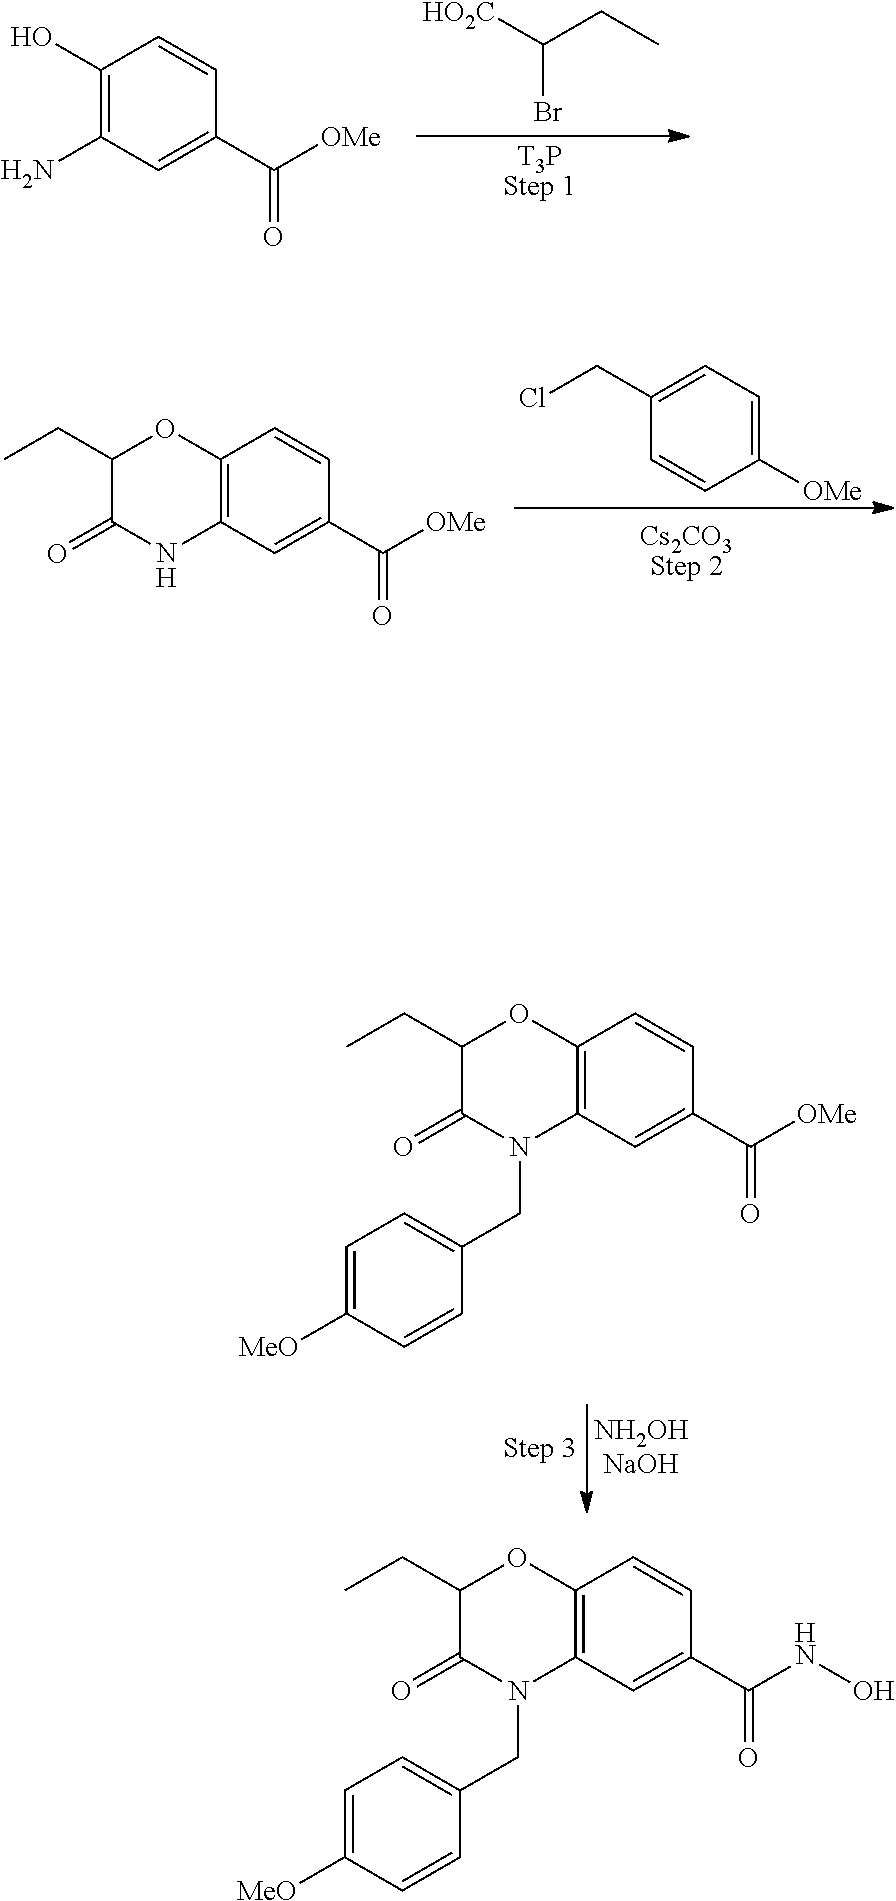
C1(O)=C(N)C=C(C([OMe])=O)C=C1.[HO2C]C(Br)CC.[T3PStep 1].C1(CC)C(=O)N(CC2=CC=C([MeO])C=C2)C2=C(O1)C=CC(C([OMe])=O)=C2.C12=C(C=C(C([OMe])=O)C=C1)NC(=O)C(CC)O2.C(C1=CC=C([OMe])C=C1)Cl.[Cs2CO3Step 2].C1(CC)C(=O)N(CC2=CC=C([MeO])C=C2)C2=C(O1)C=CC(C(NO)=O)=C2
